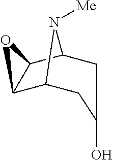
C12C3CC(O)CC(C1O2)N3[Me]
